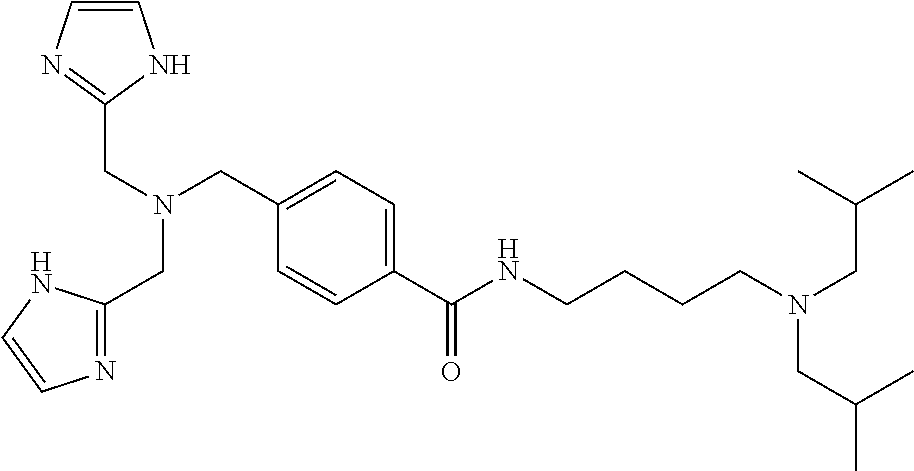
C1=CN=C(CN(CC2=CC=C(C(NCCCCN(CC(C)C)CC(C)C)=O)C=C2)CC2=NC=CN2)N1
